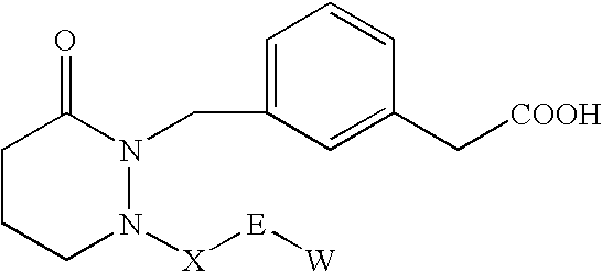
C1CCN([X][E][W])N(CC2=CC=CC(C[COOH])=C2)C1=O
